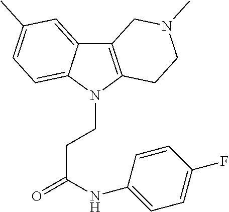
C12=C(N(CCC(=O)NC3=CC=C(F)C=C3)C3=CC=C(C)C=C13)CCN(C)C2
